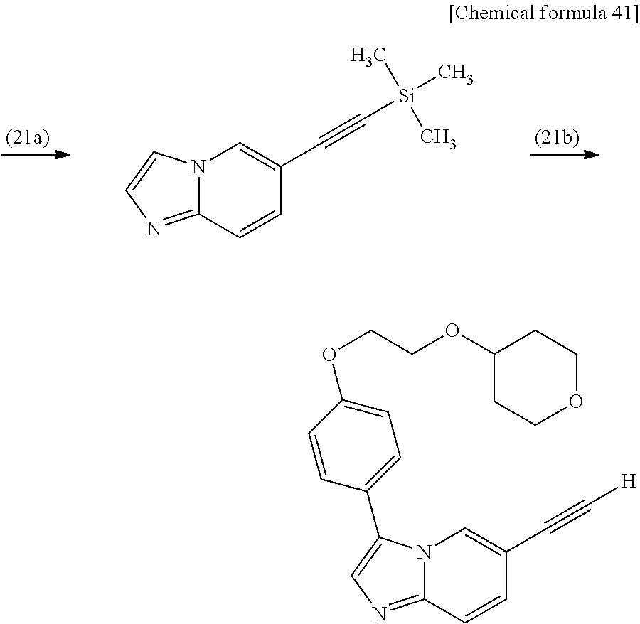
C12=NC=CN1C=C(C#C[Si](C)(C)C)C=C2.C12=NC=C(C3=CC=C(OCCOC4CCOCC4)C=C3)N1C=C(C#C[H])C=C2
